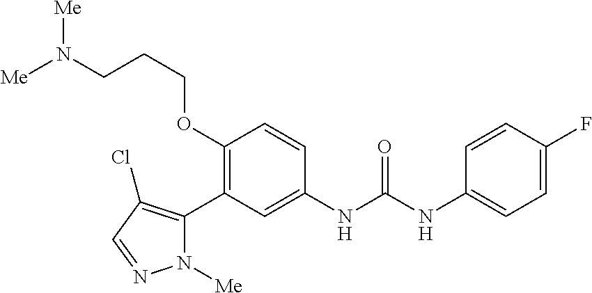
C1(OCCCN([Me])[Me])=C(C2=C(Cl)C=NN2[Me])C=C(NC(=O)NC2=CC=C(F)C=C2)C=C1
